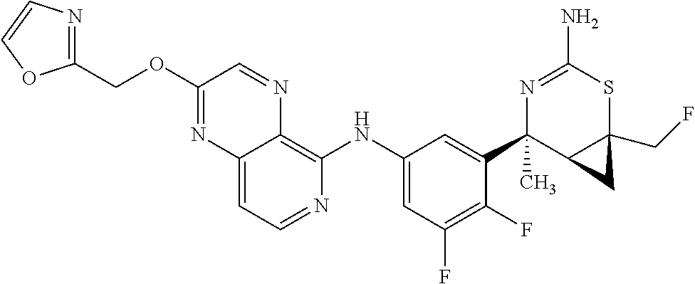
C12=CC=NC(NC3=CC(F)=C(F)C(C4(C)C5C(CF)(SC(N)=N4)C5)=C3)=C1N=CC(OCC1=NC=CO1)=N2
